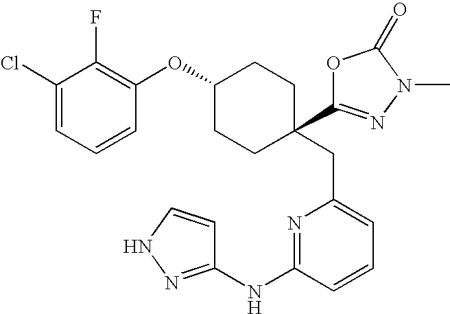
C1(Cl)=CC=CC(OC2CCC(C3=NN(C)C(=O)O3)(CC3=CC=CC(NC4=NNC=C4)=N3)CC2)=C1F
